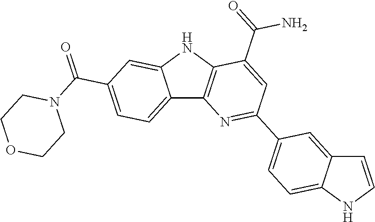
C12=CC=C(C(N3CCOCC3)=O)C=C1NC1=C2N=C(C2=CC=C3C(=C2)C=CN3)C=C1C(N)=O
